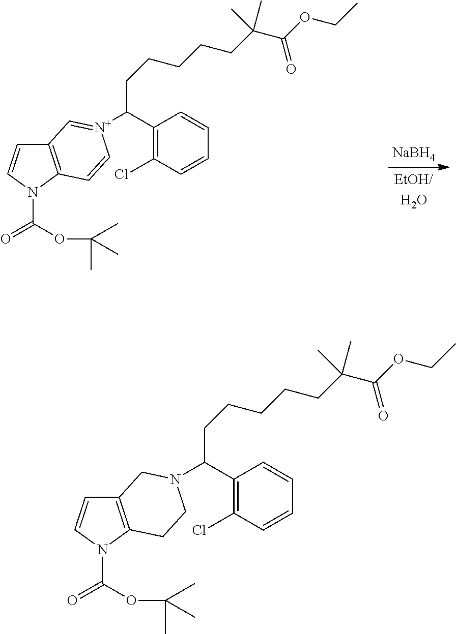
C12=C(N(C(OC(C)(C)C)=O)C=C1)C=C[N+](C(C1=C(Cl)C=CC=C1)CCCCCC(C(OCC)=O)(C)C)=C2.[NaBH4].C12=C(N(C(OC(C)(C)C)=O)C=C1)CCN(C(C1=C(Cl)C=CC=C1)CCCCCC(C(OCC)=O)(C)C)C2
